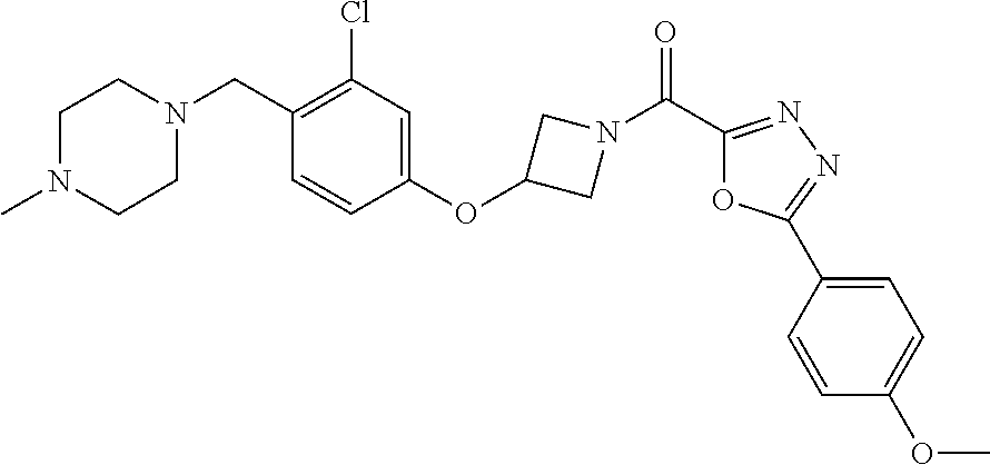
C1N(CC2=C(Cl)C=C(OC3CN(C(C4=NN=C(C5=CC=C(OC)C=C5)O4)=O)C3)C=C2)CCN(C)C1
